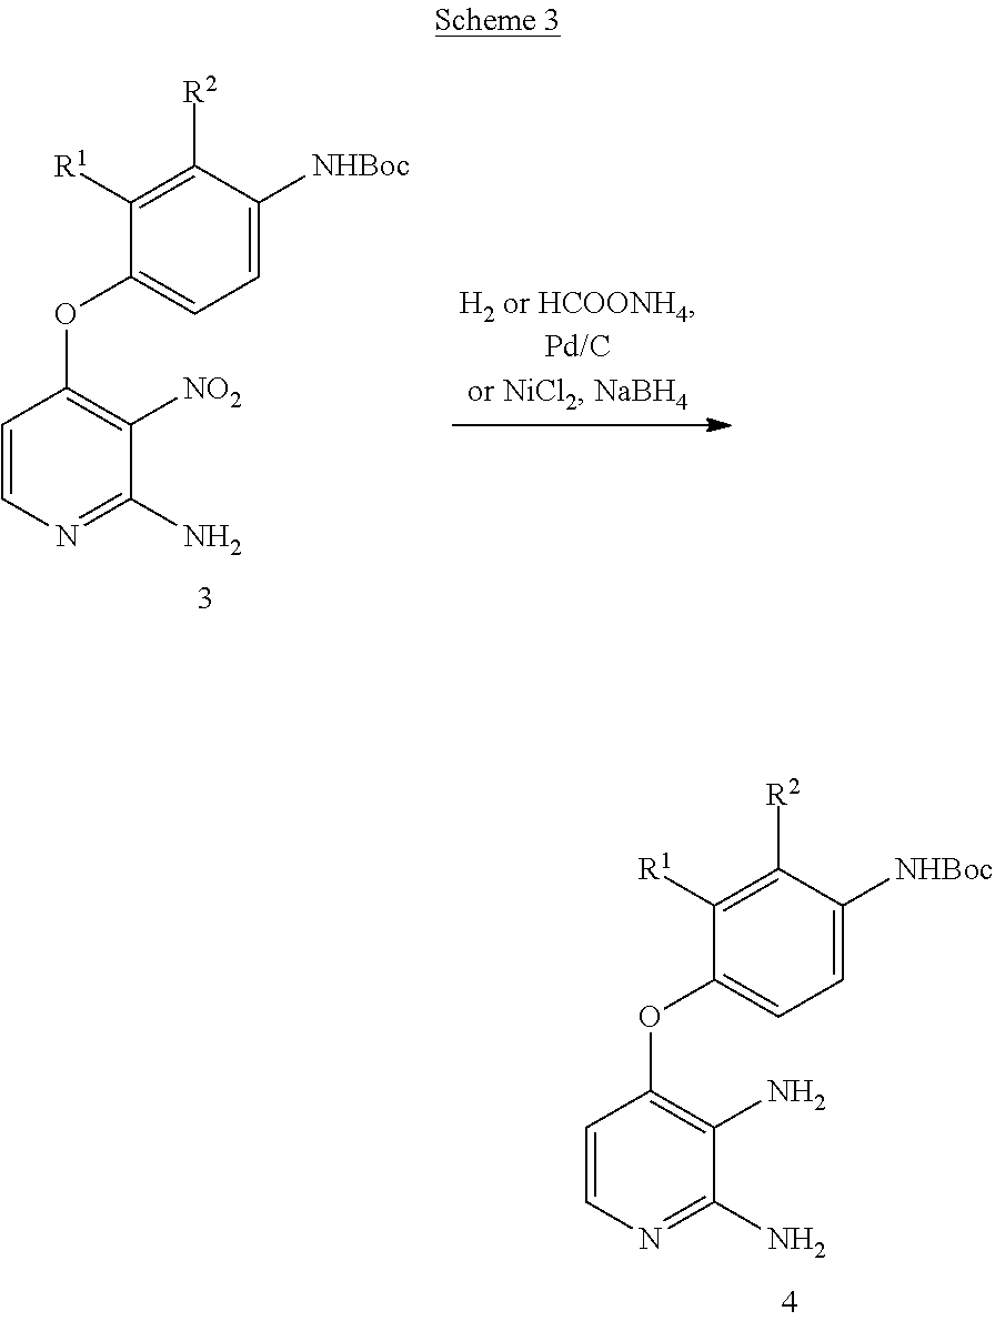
C1=CN=C(N)C(N)=C1OC1=CC=C([NHBoc])C([R2])=C1[R1].C1=CN=C(N)C([NO2])=C1OC1=CC=C([NHBoc])C([R2])=C1[R1]
